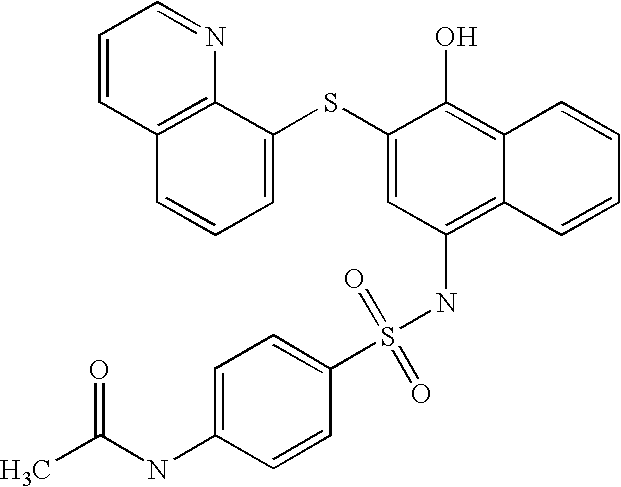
C1=CC2=C(N=C1)C(SC1=CC(NS(C3=CC=C(NC(C)=O)C=C3)(=O)=O)=C3C(=C1O)C=CC=C3)=CC=C2
